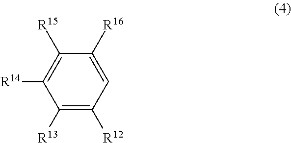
C1=C([R16])C([R15])=C([R14])C([R13])=C1[R12]
